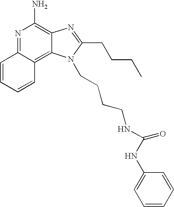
C1=CC=CC2=C3C(=C(N)N=C12)N=C(CCCC)N3CCCCNC(NC1=CC=CC=C1)=O
